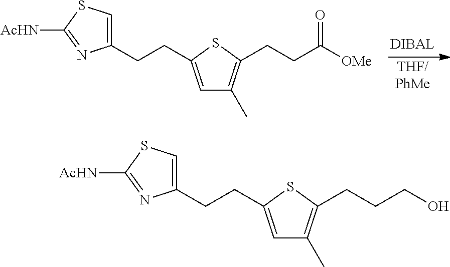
[THF/PhMe].C1(CCC2=CC(C)=C(CCC([OMe])=O)S2)=CSC([AcHN])=N1.C1(CCC2=CC(C)=C(CCCO)S2)=CSC([AcHN])=N1
